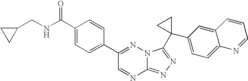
C12=NN=C(C3(C4=CC=C5C(=C4)C=CC=N5)CC3)N1N=C(C1=CC=C(C(NCC3CC3)=O)C=C1)C=N2
